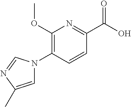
C1(OC)=C(N2C=C(C)N=C2)C=CC(C(O)=O)=N1
